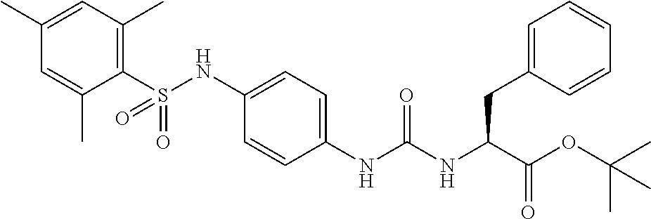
C1(S(NC2=CC=C(NC(NC(C(OC(C)(C)C)=O)CC3=CC=CC=C3)=O)C=C2)(=O)=O)=C(C)C=C(C)C=C1C
